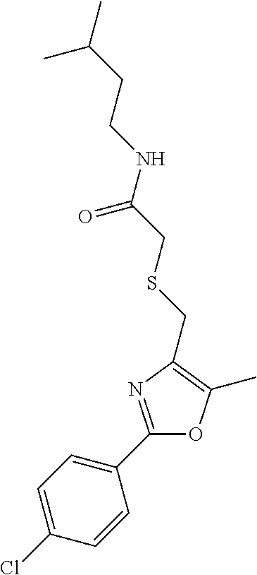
C1=C(Cl)C=CC(C2=NC(CSCC(NCCC(C)C)=O)=C(C)O2)=C1
